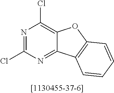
C12=C(Cl)N=C(Cl)N=C1C1=C(O2)C=CC=C1
